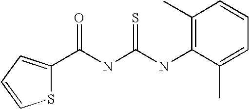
C1(C)=C(NC(NC(=O)C2=CC=CS2)=S)C(C)=CC=C1
